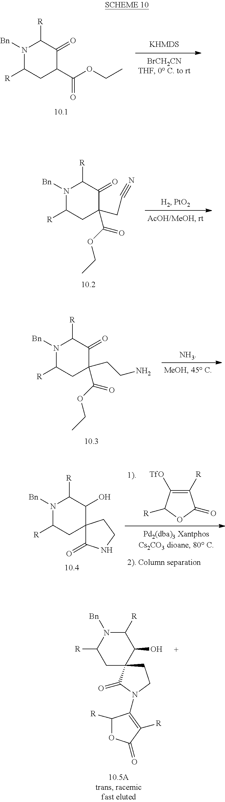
N1([Bn])C([R])CC(C(OCC)=O)C(=O)C1[R].N1([Bn])C([R])CC(CC#N)(C(=O)OCC)C(=O)C1[R].N1([Bn])C([R])CC(C(=O)OCC)(CCN)C(=O)C1[R].[NH3].N1([Bn])C([R])CC2(C(O)C1[R])C(=O)NCC2.C1([R])=C([TfO])C([R])OC1=O.C1([R])N([Bn])C([R])CC2(C1O)CCN(C1=C([R])C(=O)OC1[R])C2=O
